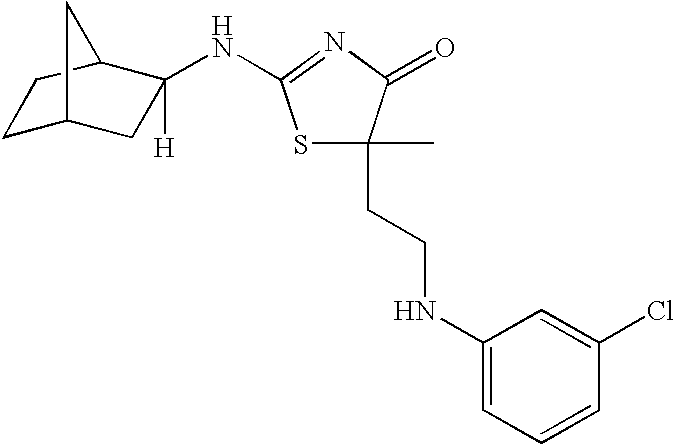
S1C(C)(CCNC2=CC=CC(Cl)=C2)C(=O)N=C1NC1([H])CC2CCC1C2
